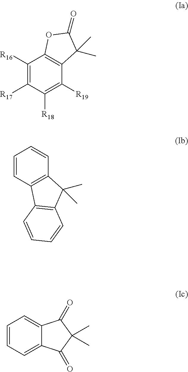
C1([R16])=C([R17])C([R18])=C([R19])C2=C1OC(=O)C2(C)C.C1=CC2=C(C=C1)C(C)(C)C1=C2C=CC=C1.C1=CC=C2C(=C1)C(=O)C(C)(C)C2=O
